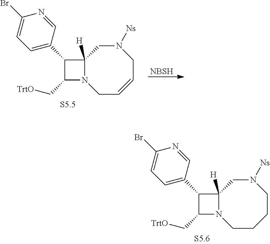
C1(C2=CC=C(Br)N=C2)C(C[TrtO])N2C1([H])CN([Ns])CC=CC2.[NBSH].C1(C2=CC=C(Br)N=C2)C(C[TrtO])N2C1([H])CN([Ns])CCCC2
